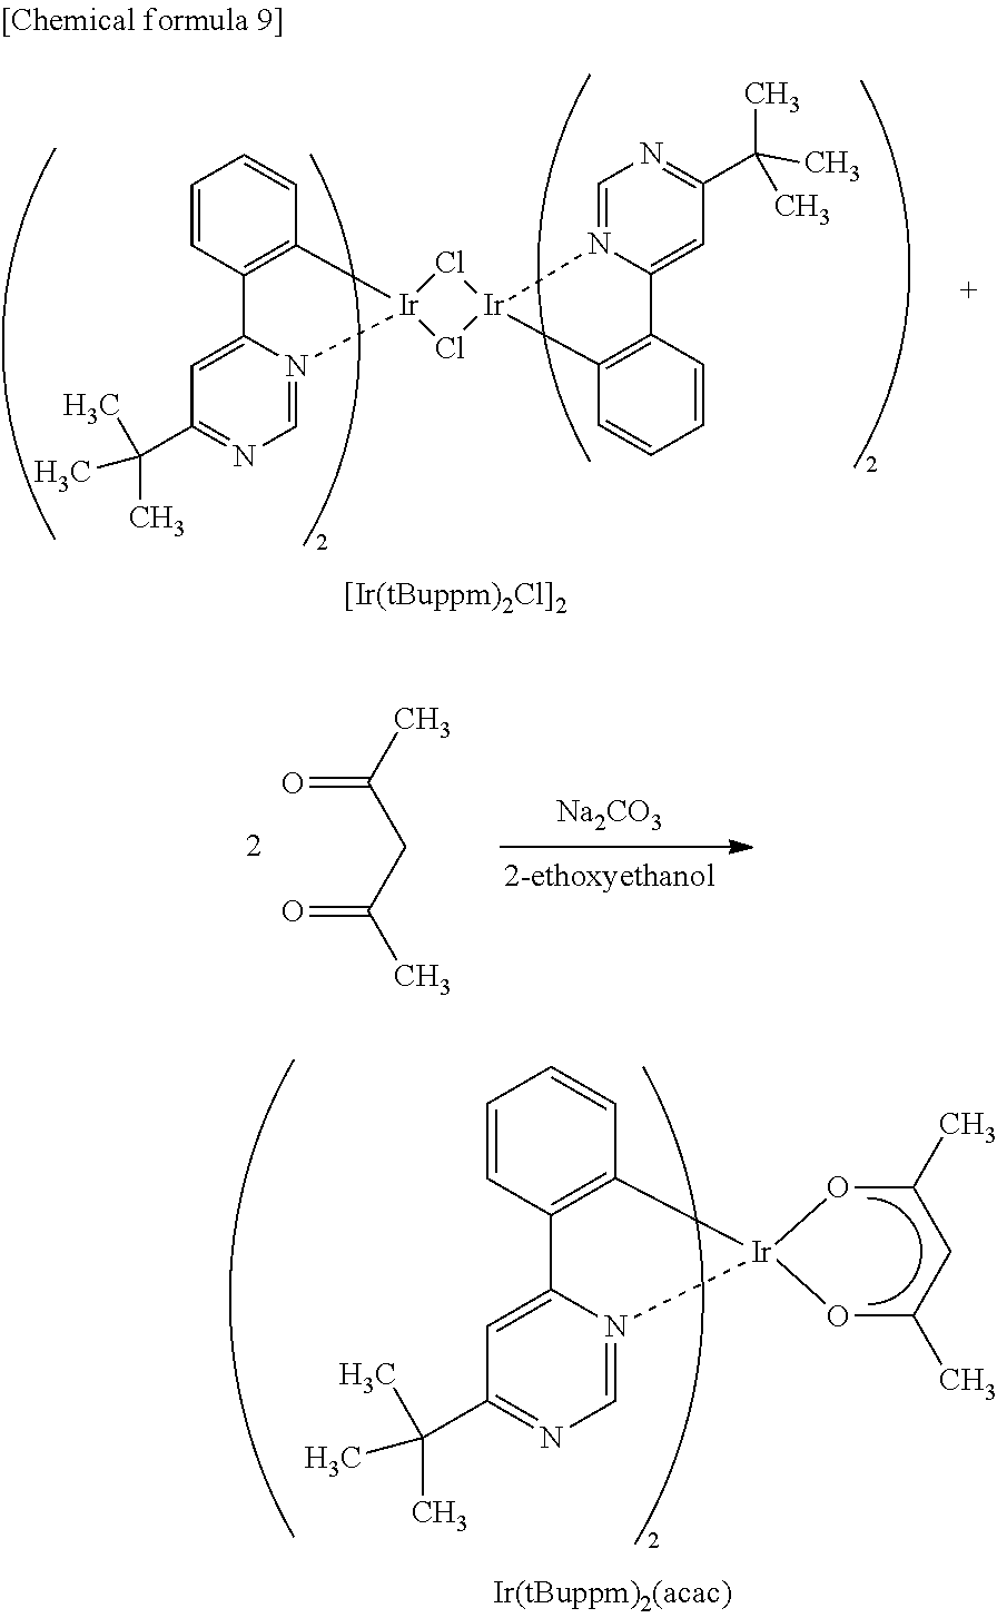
CC(CC(C)=O)=O.[Na2CO3].C1=CC2=C(C=C1)[Ir]1(N3=CN=C(C(C)(C)C)C=C23)OC(C)CC(C)O1.C1=CC2=C(C=C1)[Ir]1(N3=CN=C(C(C)(C)C)C=C23)Cl[Ir]2(Cl1)C1=C(C=CC=C1)C1=CC(C(C)(C)C)=NC=N12
